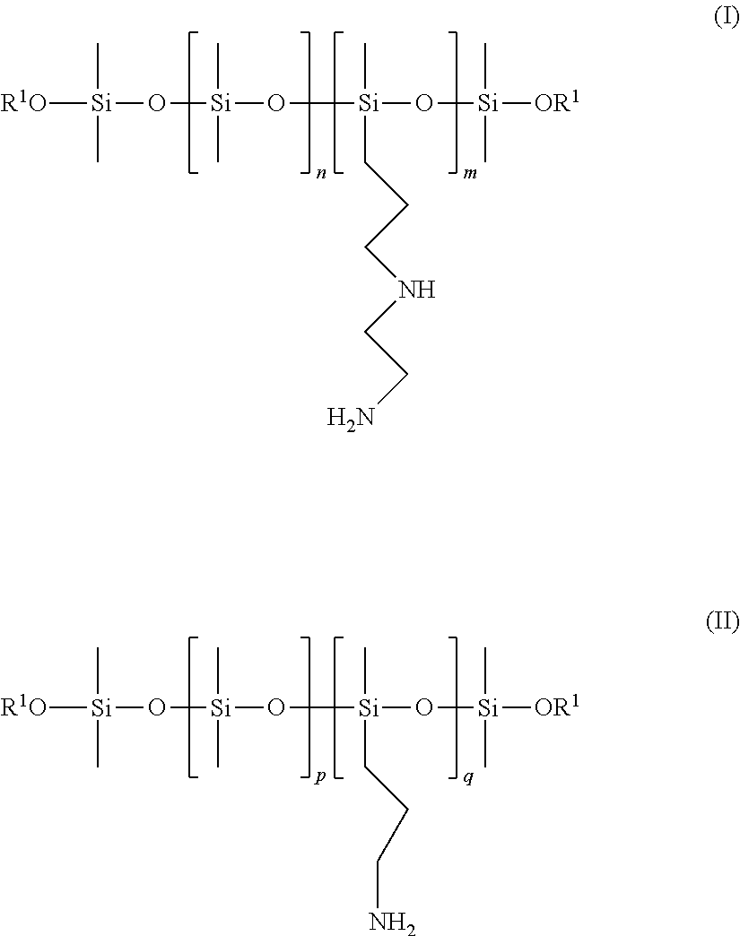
[R1O][Si](C)(C)O[Si](C)(C)O[Si](O[Si]([OR1])(C)C)(C)CCCNCCN.[R1O][Si](C)(C)O[Si](C)(C)O[Si](O[Si]([OR1])(C)C)(C)CCCN
